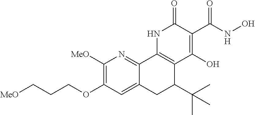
C12=CC(OCCC[MeO])=C([MeO])N=C1C1=C(C(C(C)(C)C)C2)C(O)=C(C(NO)=O)C(=O)N1
